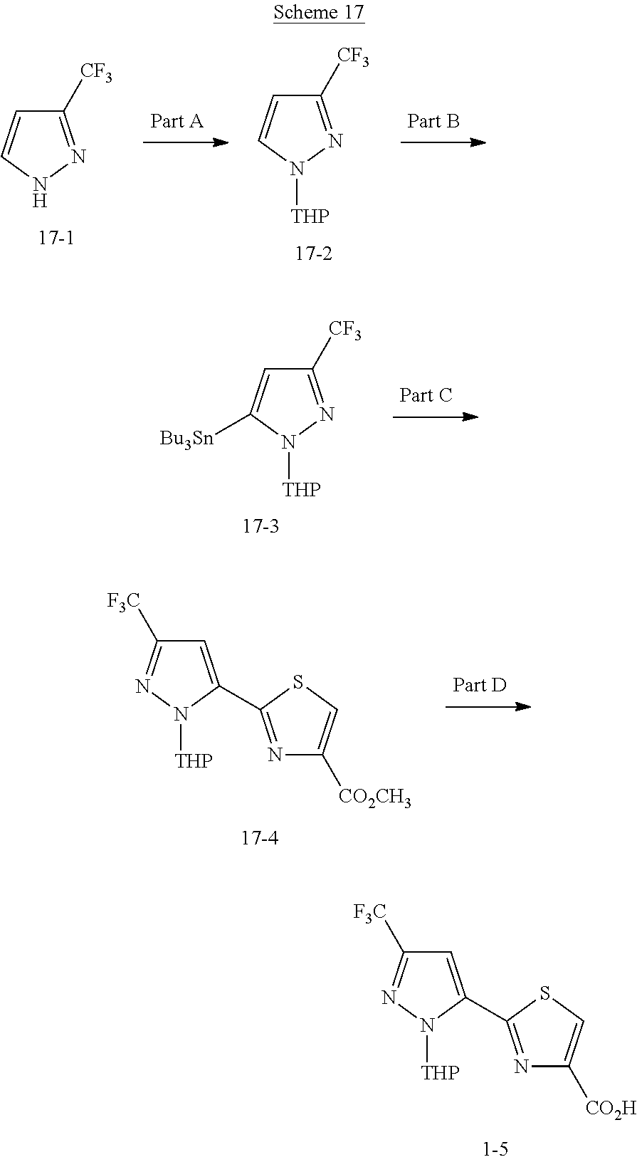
C1([CF3])=NNC=C1.C1([CF3])=NN([THP])C=C1.C1([CF3])=NN([THP])C([Bu3Sn])=C1.N1=C(C2=CC([F3C])=NN2[THP])SC=C1[CO2CH3].N1=C(C2=CC([F3C])=NN2[THP])SC=C1[CO2H]
